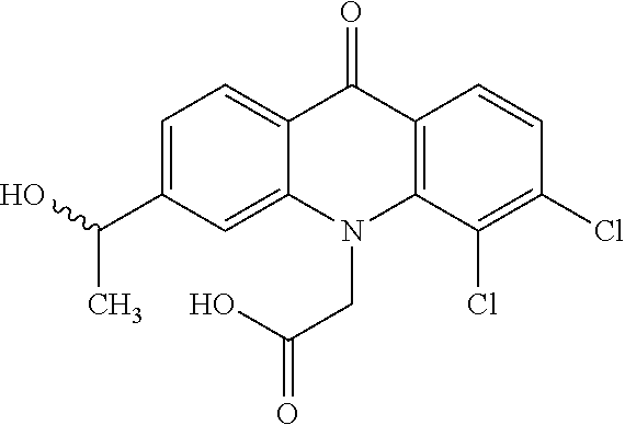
C12=CC=C(C(O)C)C=C1N(CC(O)=O)C1=C(C2=O)C=CC(Cl)=C1Cl
